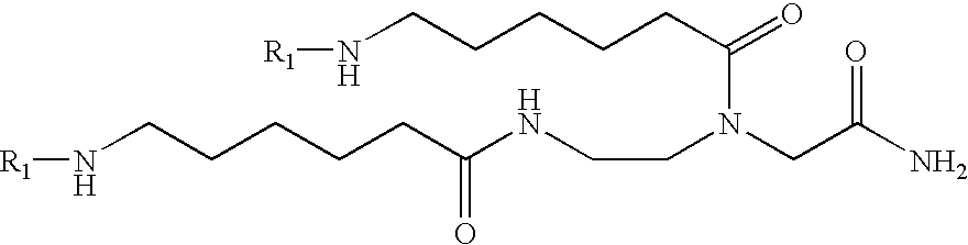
N(CCCCCC(N(CC(N)=O)CCNC(CCCCCN[R1])=O)=O)[R1]
